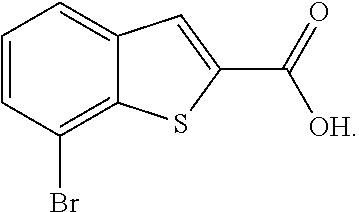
C1=CC(Br)=C2C(=C1)C=C(C([OH])=O)S2
